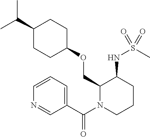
C(C)(C)C1CCC(OCC2N(C(C3=CC=CN=C3)=O)CCCC2NS(C)(=O)=O)CC1
